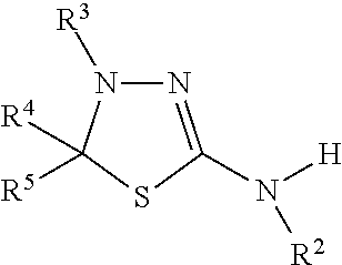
N1=C(N([H])[R2])SC([R4])([R5])N1[R3]
